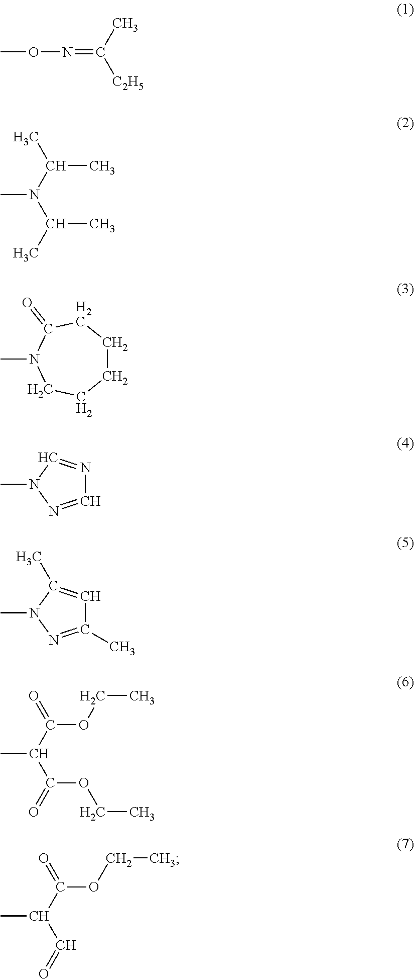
O(N=C([C2H5])C)C.CN(C(C)C)C(C)C.C1CCC(=O)N(C)CC1.CN1N=CN=C1.CN1N=C(C)C=C1C.C(=O)(C(C(=O)OCC)C)OCC.C(=O)(C(C=O)C)OCC
